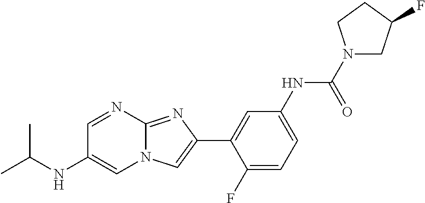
C1=NC2=NC(C3=CC(NC(N4CC(F)CC4)=O)=CC=C3F)=CN2C=C1NC(C)C
